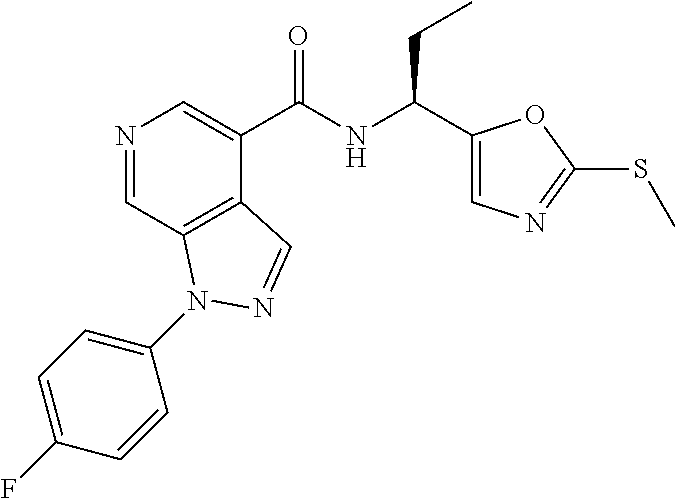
N1=CC2=C(C(C(NC(CC)C3=CN=C(SC)O3)=O)=C1)C=NN2C1=CC=C(F)C=C1
